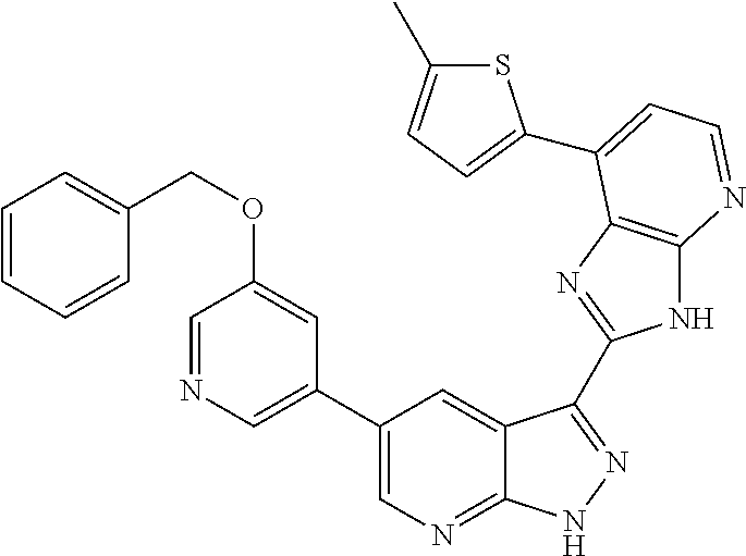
C1(C2=CN=CC(OCC3=CC=CC=C3)=C2)=CN=C2C(=C1)C(C1=NC3=C(N1)N=CC=C3C1=CC=C(C)S1)=NN2
